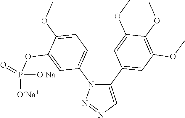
C1(C2=CC(OC)=C(OC)C(OC)=C2)=CN=NN1C1=CC=C(OC)C(OP([O-Na+])([O-Na+])=O)=C1
